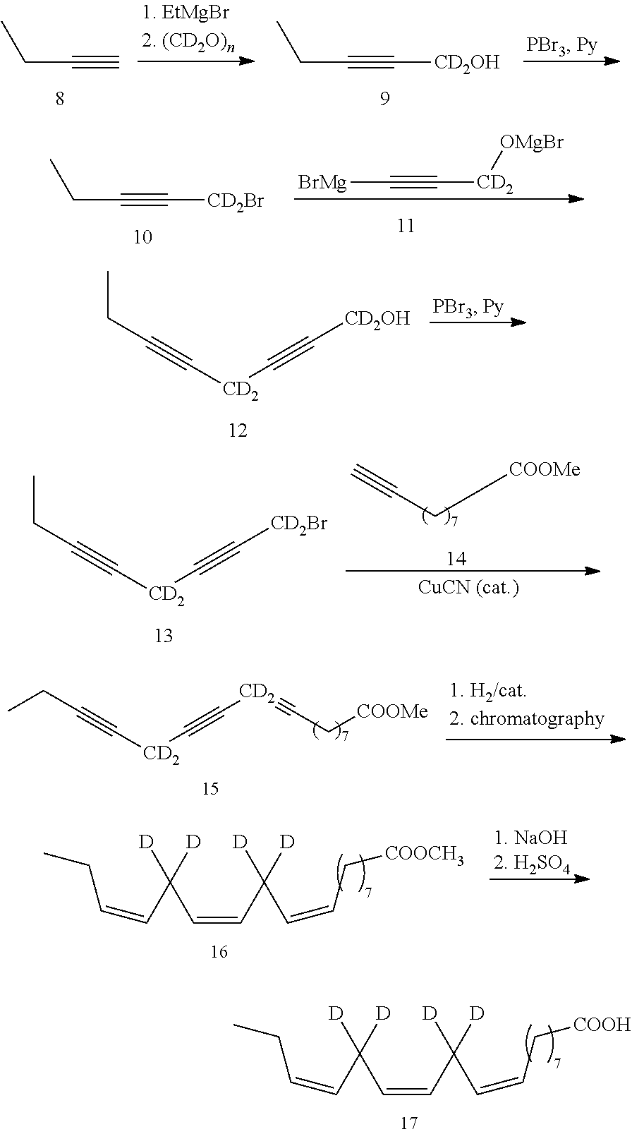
C(C#C)C.C(C#C[CD2OH])C.[BrMg]C#C[CD2][OMgBr].C(C#C[CD2Br])C.CCC#C[CD2]C#C[CD2OH].CCC#C[CD2]C#C[CD2Br].C#CCC[COOMe].C(C#C[CD2]C#C[CD2]#CC[COOMe])C.CCC=CC(C=CC([D])([D])C=CC[COOCH3])([D])[D].CCC=CC(C=CC([D])([D])C=CC[COOH])([D])[D]
